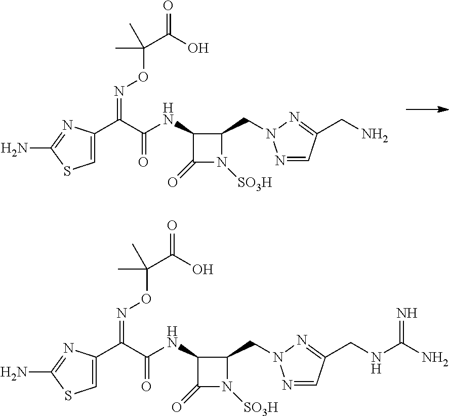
C1(=O)N([SO3H])C(CN2N=CC(CN)=N2)C1NC(C(C1=CSC(N)=N1)=NOC(C)(C(=O)O)C)=O.C1(=O)N([SO3H])C(CN2N=CC(CNC(N)=N)=N2)C1NC(C(C1=CSC(N)=N1)=NOC(C)(C(=O)O)C)=O
